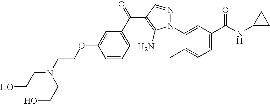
C1(N2N=CC(C(C3=CC=CC(OCCN(CCO)CCO)=C3)=O)=C2N)=CC(C(NC2CC2)=O)=CC=C1C
